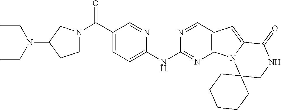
C(C1=CC=C(NC2=NC3=C(C=N2)C=C2N3C3(CNC2=O)CCCCC3)N=C1)(N1CCC(N(CC)CC)C1)=O
